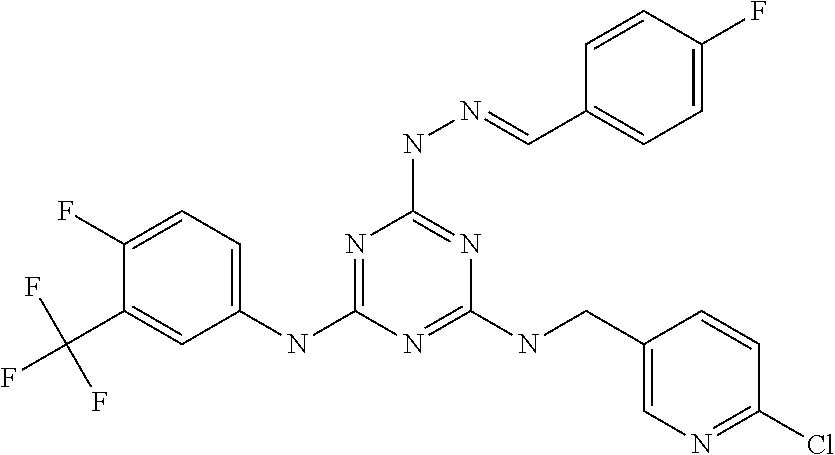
C1(NC2=NC(NN=CC3=CC=C(F)C=C3)=NC(NCC3=CN=C(Cl)C=C3)=N2)=CC=C(F)C(C(F)(F)F)=C1
